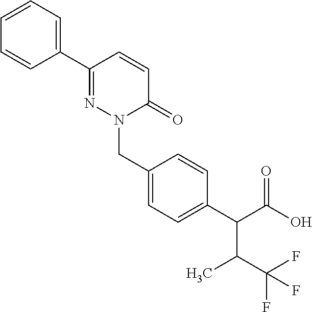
C1(C2=CC=CC=C2)=NN(CC2=CC=C(C(C(O)=O)C(C(F)(F)F)C)C=C2)C(=O)C=C1
